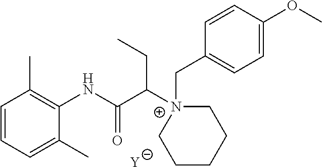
[Y].C1=CC=C(C)C(NC(C([N+]2(CC3=CC=C(OC)C=C3)CCCCC2)CC)=O)=C1C
